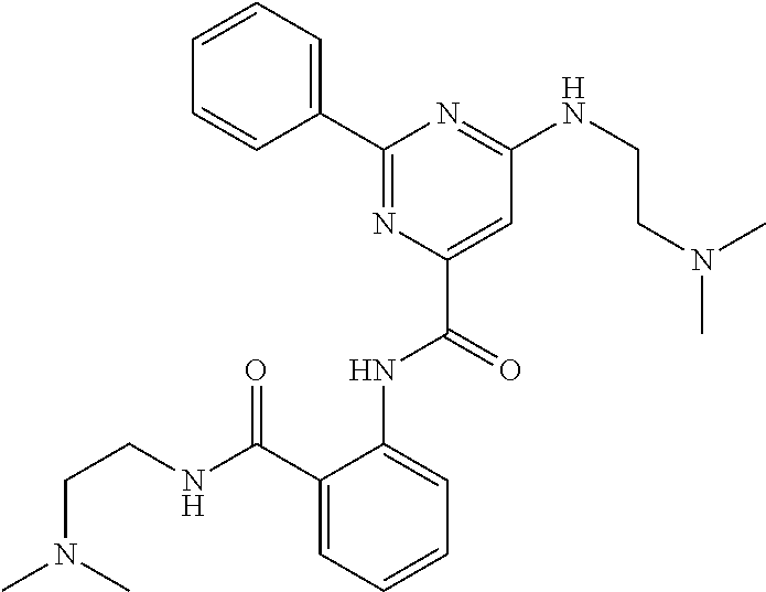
C1=CC=CC(C2=NC(C(=O)NC3=CC=CC=C3C(NCCN(C)C)=O)=CC(NCCN(C)C)=N2)=C1
